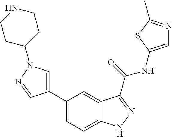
C1(C2=CC=C3C(=C2)C(C(=O)NC2=CN=C(C)S2)=NN3)=CN(C2CCNCC2)N=C1
